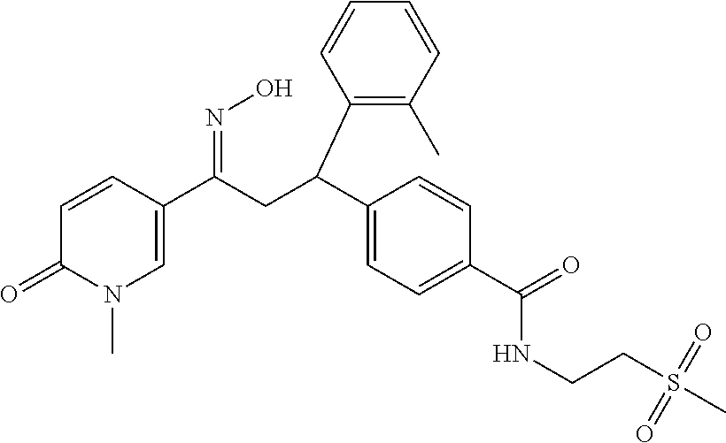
C1=CC(C(CC(C2=CC=C(C(=O)NCCS(=O)(C)=O)C=C2)C2=C(C)C=CC=C2)=NO)=CN(C)C1=O
